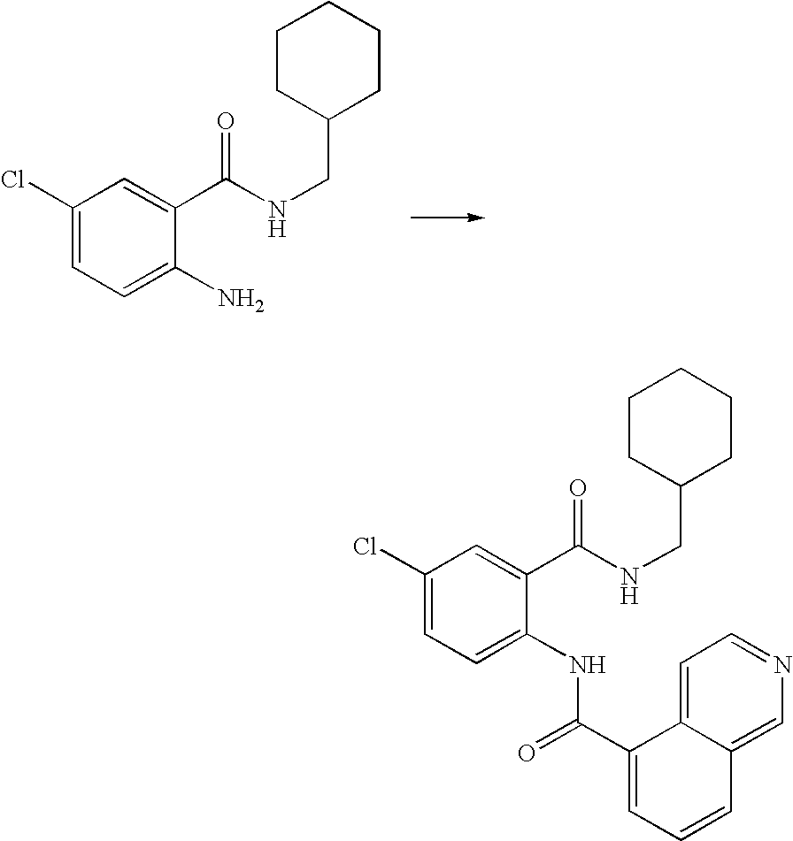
C1(Cl)=CC=C(N)C(C(NCC2CCCCC2)=O)=C1.C1(Cl)=CC=C(NC(C2=CC=CC3=CN=CC=C23)=O)C(C(NCC2CCCCC2)=O)=C1
